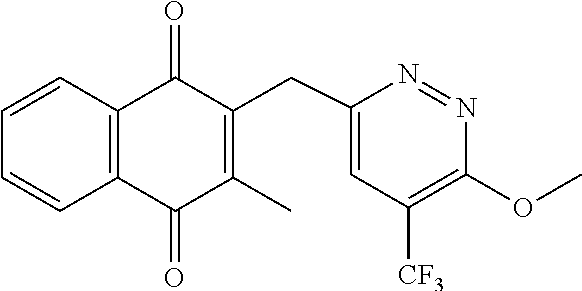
N1=NC(OC)=C([CF3])C=C1CC1=C(C)C(=O)C2=C(C=CC=C2)C1=O
